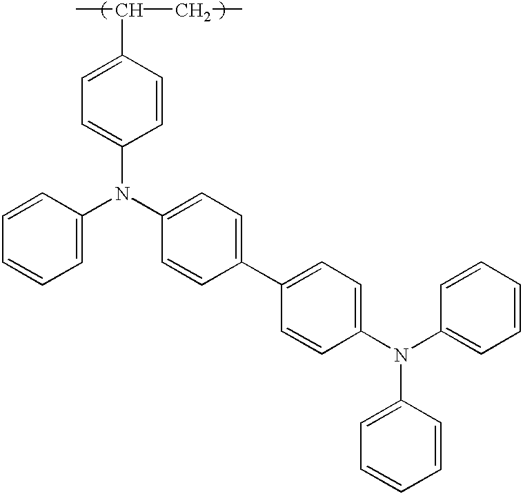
C1=CC(C(C)CC)=CC=C1N(C1=CC=C(C2=CC=C(N(C3=CC=CC=C3)C3=CC=CC=C3)C=C2)C=C1)C1=CC=CC=C1
